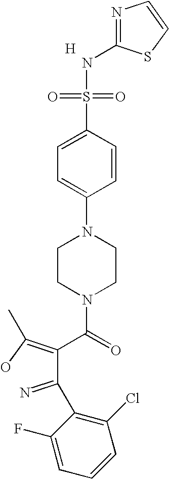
[H].C1(NS(=O)(=O)C2=CC=C(N3CCN(C(=O)C(=C(O)C)C(=N)C4=C(Cl)C=CC=C4F)CC3)C=C2)=NC=CS1
